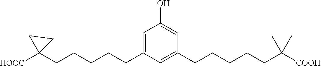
C1(O)=CC(CCCCCC(C)(C)[COOH])=CC(CCCCCC2([HOOC])CC2)=C1
